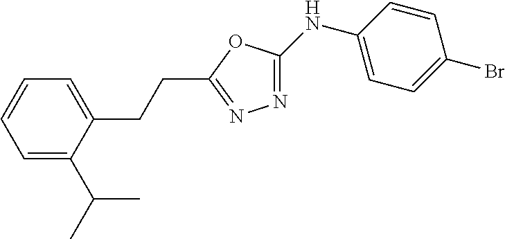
C1(NC2=CC=C(Br)C=C2)=NN=C(CCC2=CC=CC=C2C(C)C)O1
